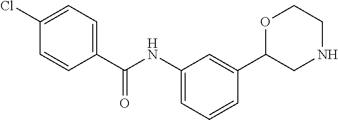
C1(NC(C2=CC=C(Cl)C=C2)=O)=CC=CC(C2CNCCO2)=C1
